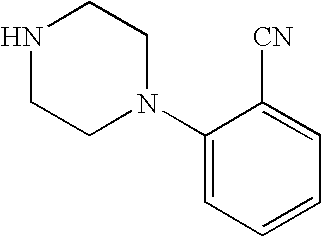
C1NCCN(C2=CC=CC=C2[CN])C1
